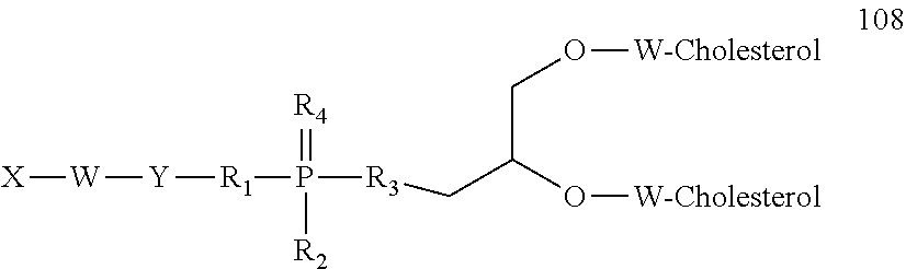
[X][W][Y][R1]P([R3]CC(O[W-Cholesterol])CO[W-Cholesterol])([R2])=[R4]
